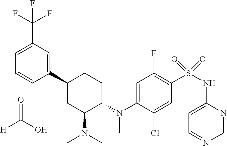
C1(C2CC(N(C)C)C(N(C3=CC(F)=C(S(NC4=CC=NC=N4)(=O)=O)C=C3Cl)C)CC2)=CC(C(F)(F)F)=CC=C1.O=C(O)[H]
